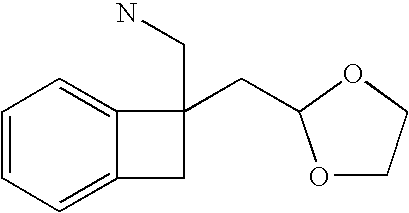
C1=CC=C2C(=C1)C(CN)(CC1OCCO1)C2
